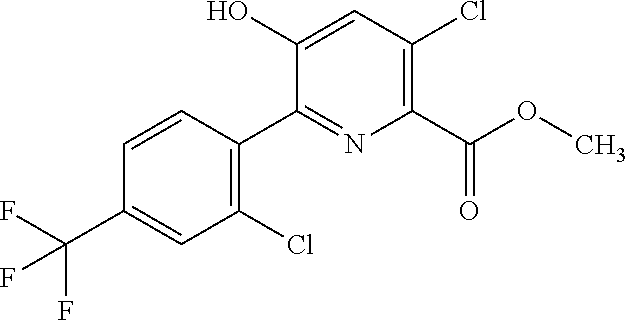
C1(Cl)=C(C2=NC(C(OC)=O)=C(Cl)C=C2O)C=CC(C(F)(F)F)=C1
